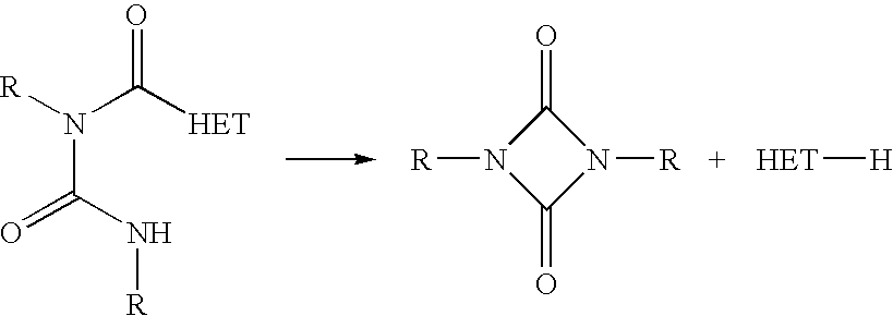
[R]N(C([HET])=O)C(=O)N[R].C1(=O)N([R])C(=O)N1[R].[HET][H]
